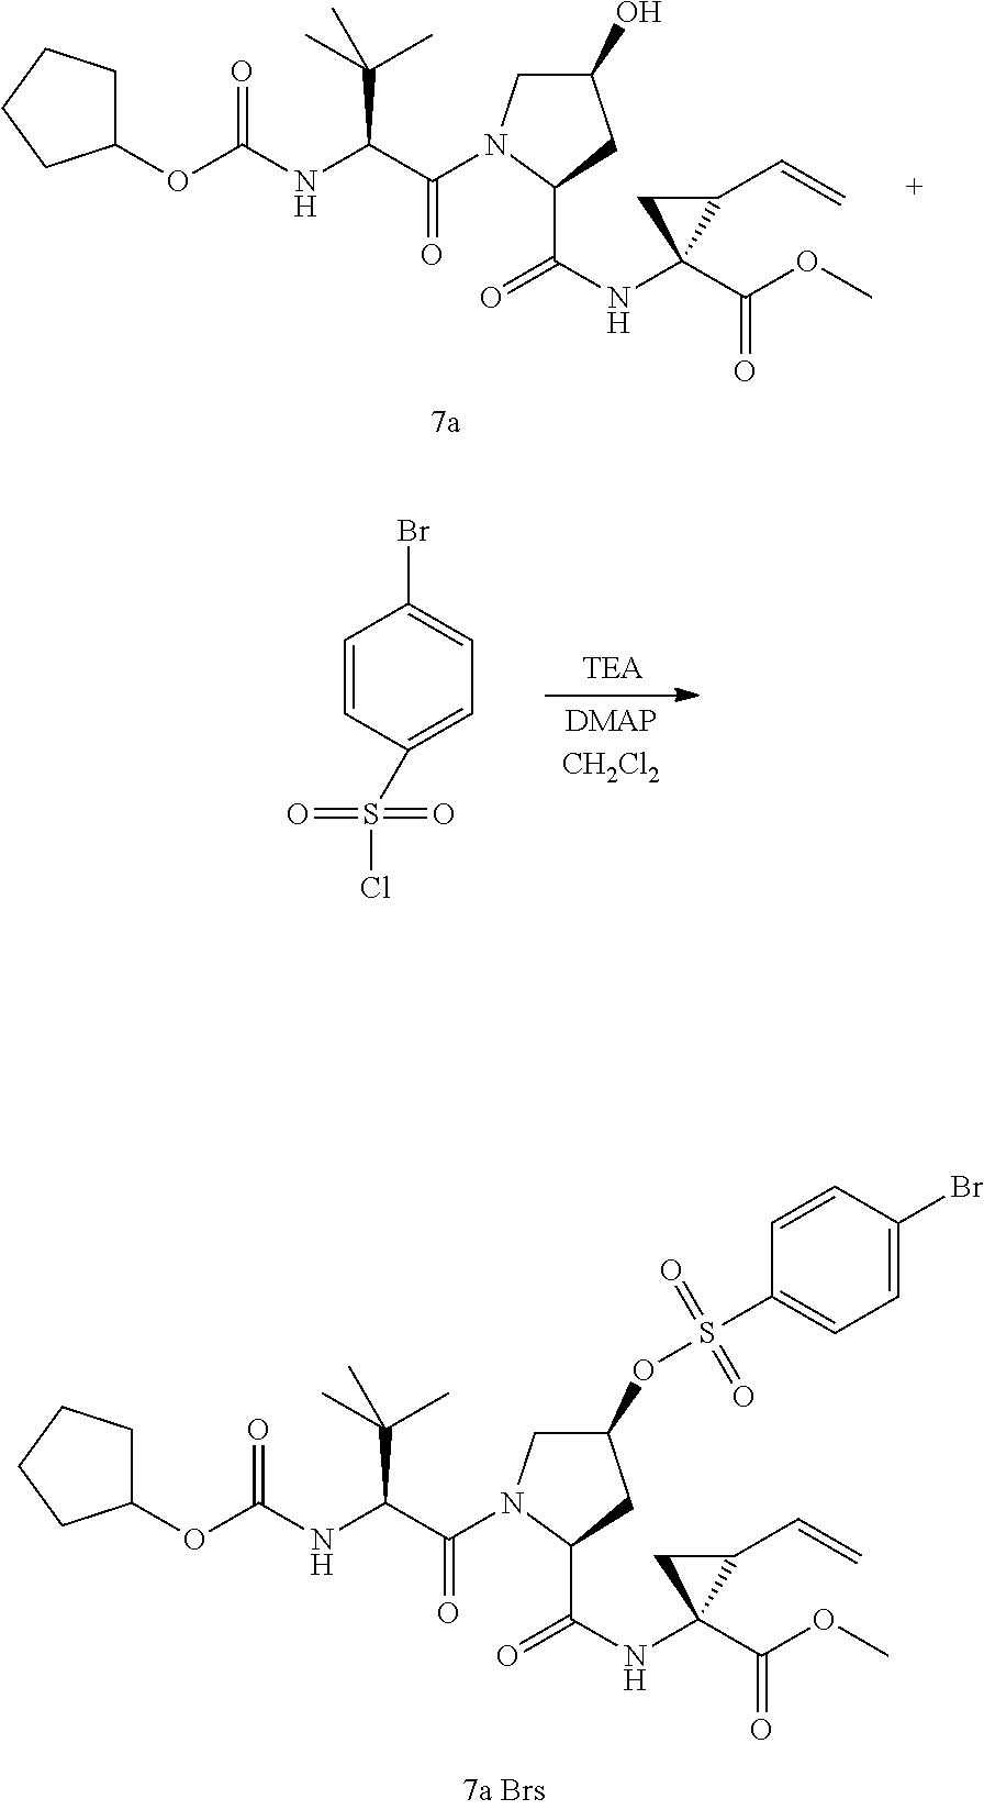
C1(OC(NC(C(N2CC(O)CC2C(NC2(C(OC)=O)C(C=C)C2)=O)=O)C(C)(C)C)=O)CCCC1.C1=CC(S(Cl)(=O)=O)=CC=C1Br.C1(OC(NC(C(N2CC(OS(C3=CC=C(Br)C=C3)(=O)=O)CC2C(NC2(C(OC)=O)C(C=C)C2)=O)=O)C(C)(C)C)=O)CCCC1
